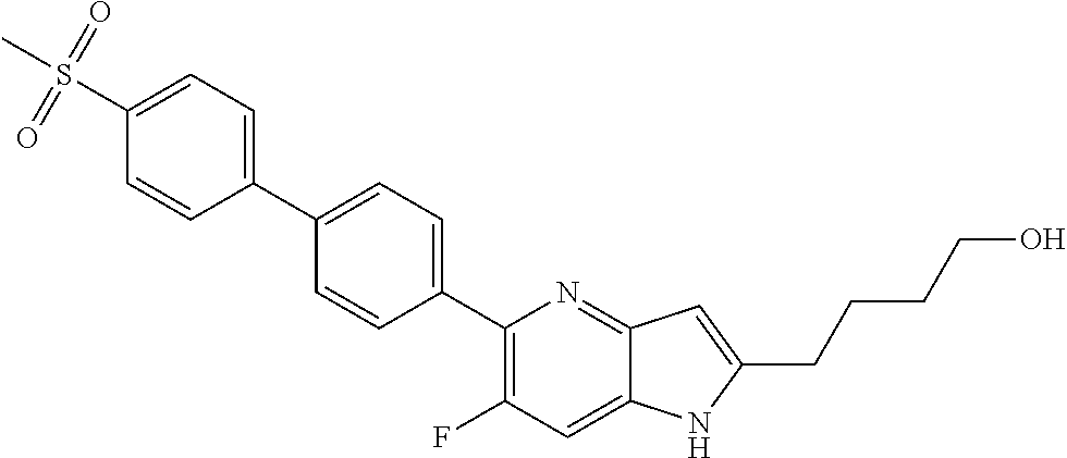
C1(C2=CC=C(C3=CC=C(S(C)(=O)=O)C=C3)C=C2)=C(F)C=C2C(=N1)C=C(CCCCO)N2
